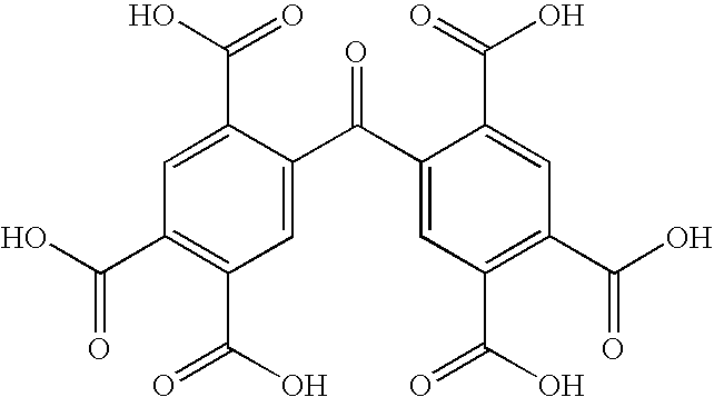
O=C(C1=C(C(O)=O)C=C(C(C2=CC(C(O)=O)=C(C(=O)O)C=C2C(O)=O)=O)C(C(=O)O)=C1)O
